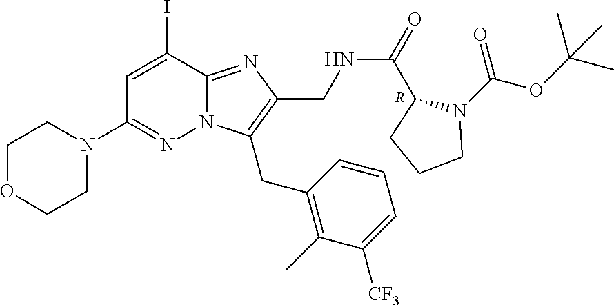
C1OCCN(C2=NN3C(=NC(CNC(=O)C4N(C(=O)OC(C)(C)C)CCC4)=C3CC3=C(C)C([CF3])=CC=C3)C(I)=C2)C1.[R]
